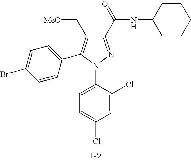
C1(C(NC2CCCCC2)=O)=NN(C2=CC=C(Cl)C=C2Cl)C(C2=CC=C(Br)C=C2)=C1C[MeO]
